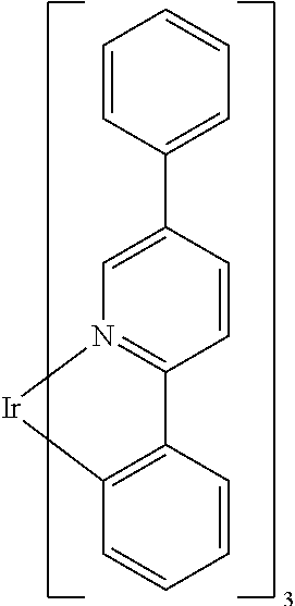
C1=C(C2=CC=CC=C2)C=CC2=N1[Ir]C1=C2C=CC=C1
